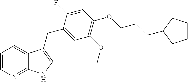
C1=CN=C2C(=C1)C(CC1=CC(OC)=C(OCCCC3CCCC3)C=C1F)=CN2
